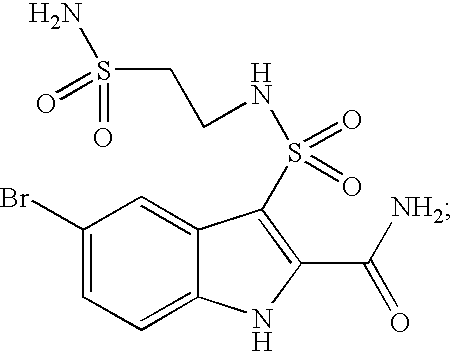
C1(Br)=CC=C2C(=C1)C(S(=O)(=O)NCCS(N)(=O)=O)=C(C([NH2])=O)N2
